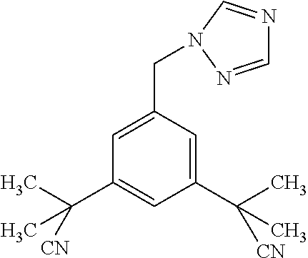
C1(C(C)(C)[CN])=CC(CN2C=NC=N2)=CC(C(C)(C)[CN])=C1
